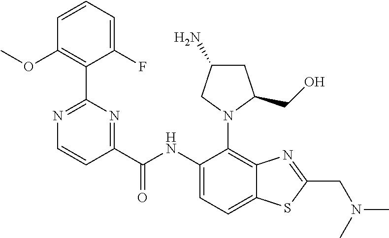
C1(F)=CC=CC(OC)=C1C1=NC=CC(C(NC2=CC=C3C(=C2N2C(CO)CC(N)C2)N=C(CN(C)C)S3)=O)=N1
